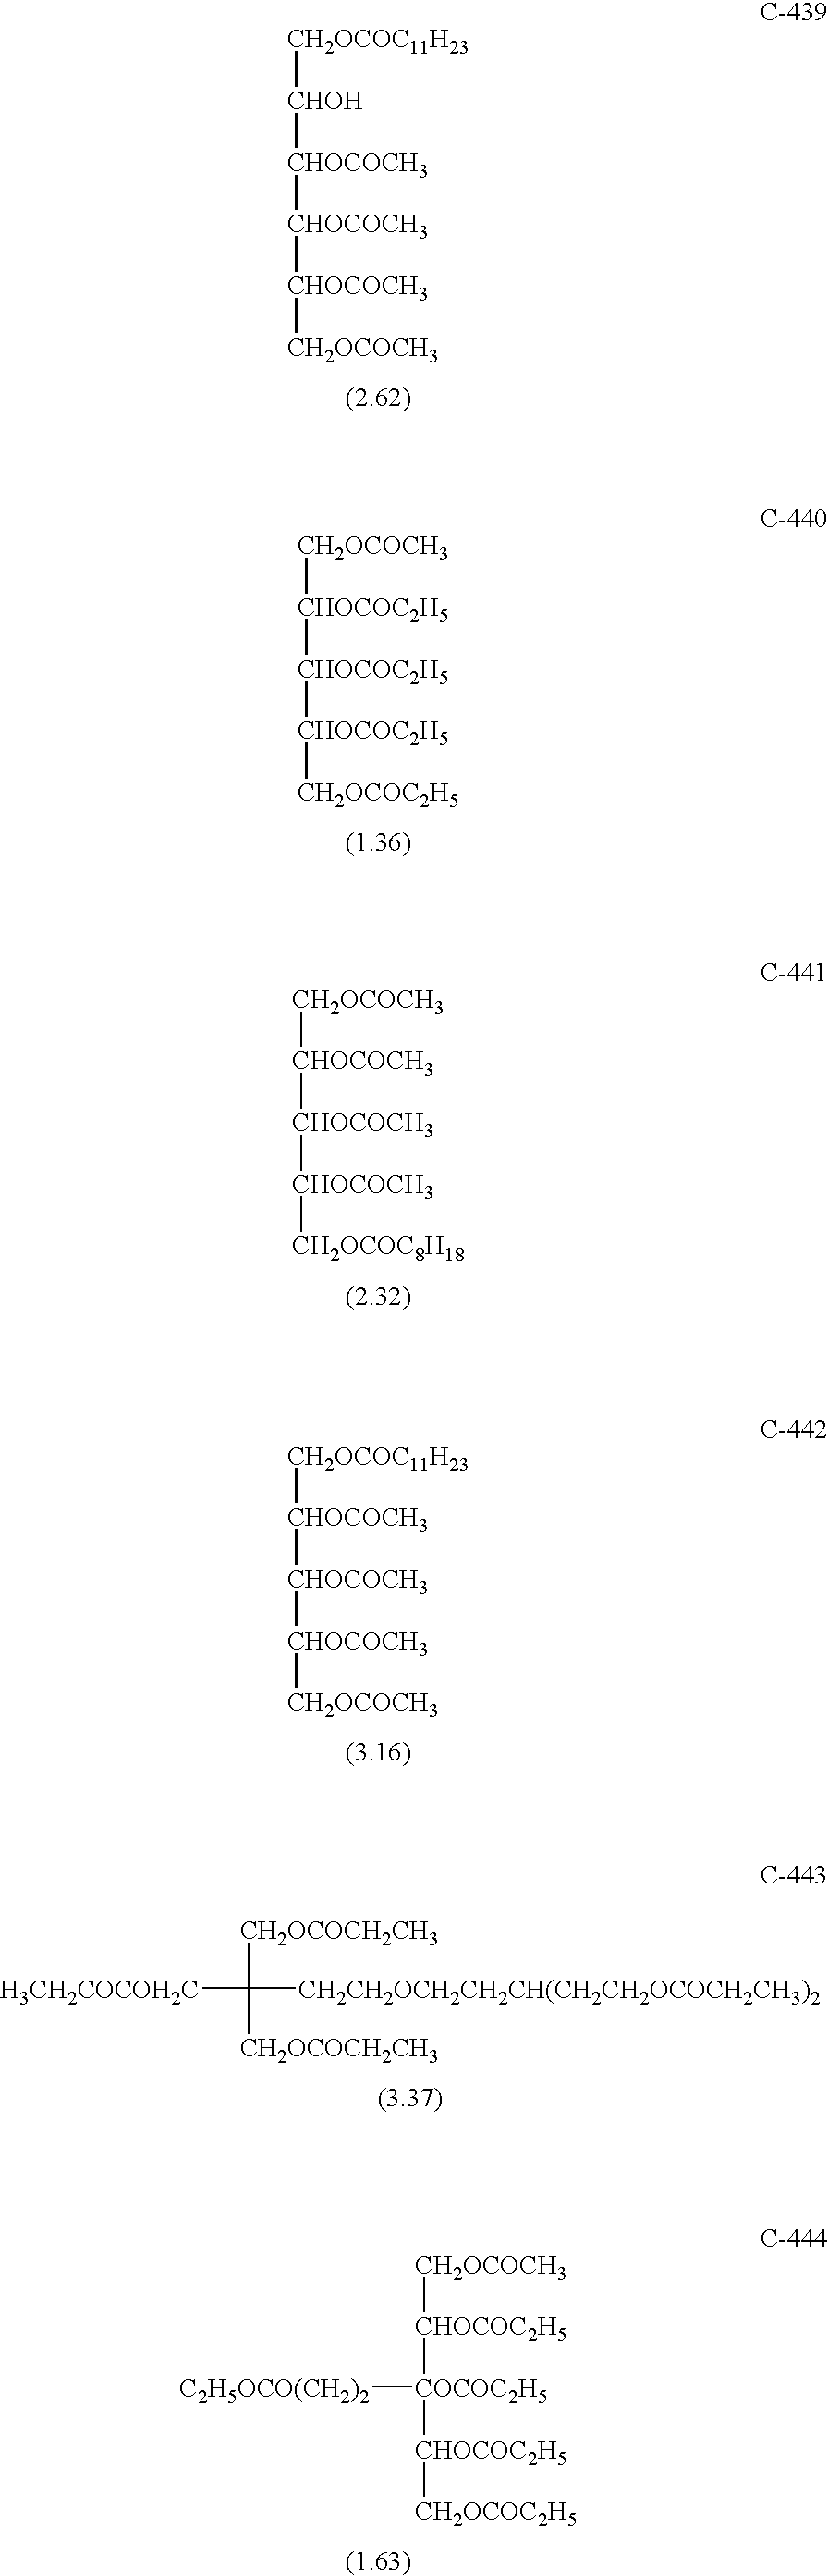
[H3CH2COCOH2C]C([CH2OCOCH2CH3])([CH2CH2OCH2CH2CH(CH2CH2OCOCH2CH3)2])[CH2OCOCH2CH3].[CH2OCOC11H23][CHOH][CHOCOCH3][CHOCOCH3][CHOCOCH3][CH2OCOCH3].[CH2OCOCH3][CHOCOC2H5][CHOCOC2H5][CHOCOC2H5][CH2OCOC2H5].[CH2OCOCH3][CHOCOCH3][CHOCOCH3][CHOCOCH3][CH2OCOC8H18].[CH2OCOC11H23][CHOCOCH3][CHOCOCH3][CHOCOCH3][CH2OCOCH3].[CH2OCOCH3][CHOCOC2H5][COCOC2H5]([CHOCOC2H5][CH2OCOC2H5])[C2H5OCO(CH2)2]
